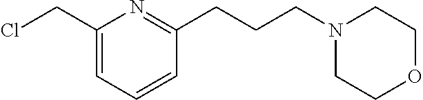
C1(CCl)=CC=CC(CCCN2CCOCC2)=N1
